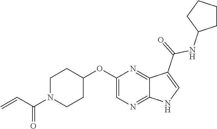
C1N(C(C=C)=O)CCC(OC2=CN=C3C(=N2)C(C(=O)NC2CCCC2)=CN3)C1
